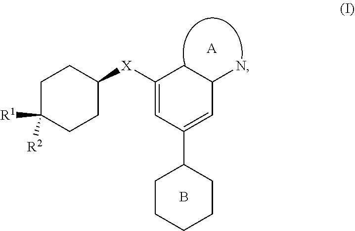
C1C([R1])([R2])CCC([X]C2=CC(C3CCCCC3)=CC(N)C2)C1.[A].B
